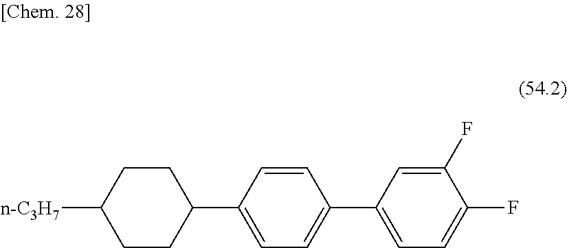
[n-C3H7]C1CCC(C2=CC=C(C3=CC=C(F)C(F)=C3)C=C2)CC1
